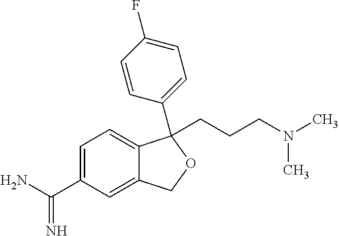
C1=C(C(N)=N)C=C2C(=C1)C(C1=CC=C(F)C=C1)(CCCN(C)C)OC2
